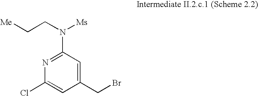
C1(CBr)=CC(N(CC[Me])[Ms])=NC(Cl)=C1
